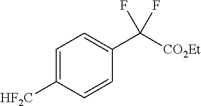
C1=C([HF2C])C=CC(C([CO2Et])(F)F)=C1
